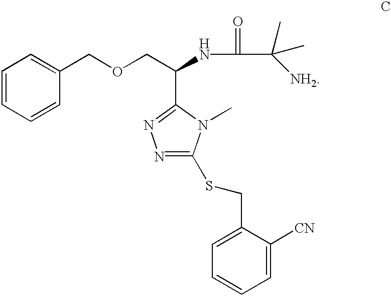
C1=CC=CC(COCC(NC(C(C)([NH2])C)=O)C2=NN=C(SCC3=CC=CC=C3[CN])N2C)=C1
